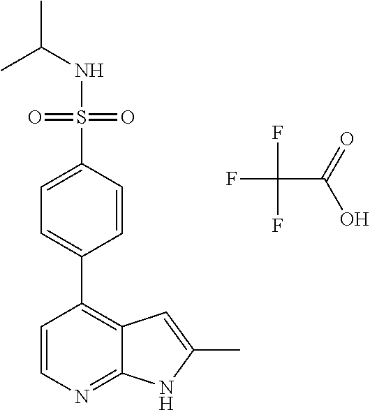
FC(C(=O)O)(F)F.N(S(=O)(=O)C1=CC=C(C2=C3C(=NC=C2)NC(C)=C3)C=C1)C(C)C
